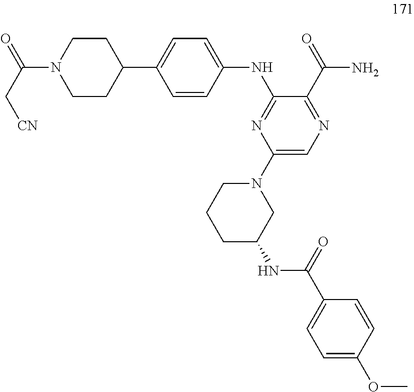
C1=CC(NC2=NC(N3CCCC(NC(C4=CC=C(OC)C=C4)=O)C3)=CN=C2C(=O)N)=CC=C1C1CCN(C(C[CN])=O)CC1
